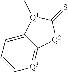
C12=CC=C[Q3]=C1[Q2]C(=S)[Q1]2C
